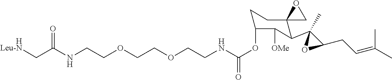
N(CCOCCOCCNC(OC1CCC2(C(C3(C)OC3CC=C(C)C)C1[OMe])CO2)=O)C(=O)C[HLeu-N]
